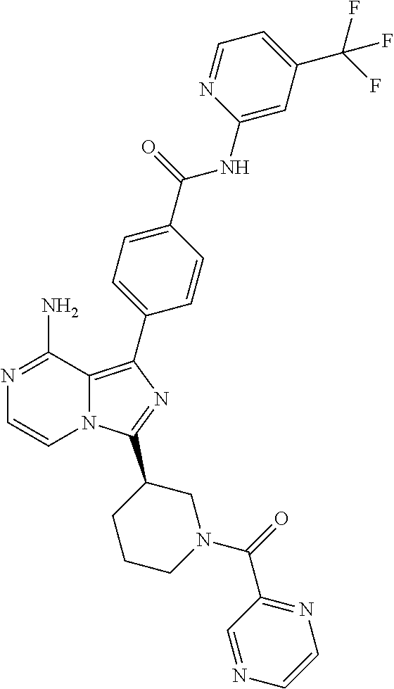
N12C(=C(C3=CC=C(C(=O)NC4=CC(C(F)(F)F)=CC=N4)C=C3)N=C1C1CCCN(C(=O)C3=NC=CN=C3)C1)C(N)=NC=C2
